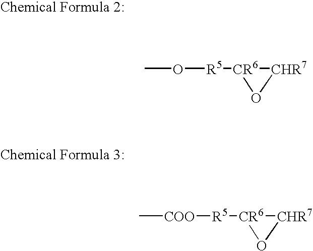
CO[R5][CR6]1O[CHR7]1.C[COO][R5][CR6]1O[CHR7]1
